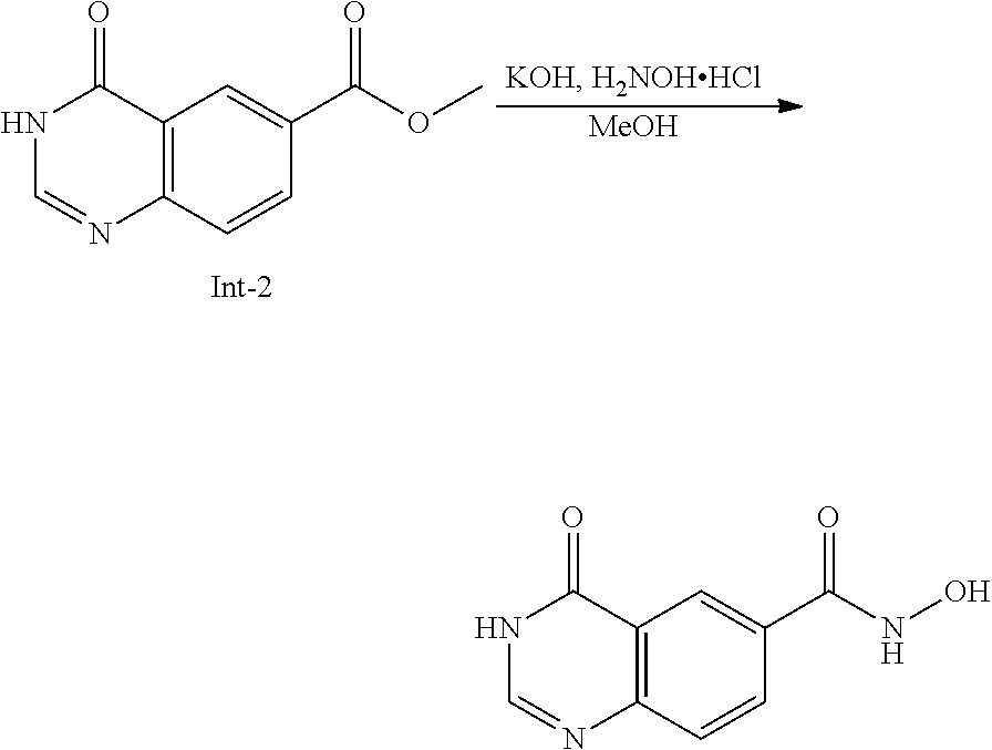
N1C=NC2=C(C1=O)C=C(C(OC)=O)C=C2.[MeOH].N1C=NC2=C(C1=O)C=C(C(NO)=O)C=C2
